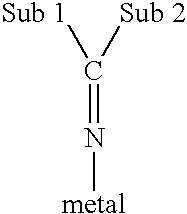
C(=N[metal])([Sub 1])[Sub 2]
